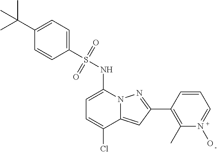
C1=C(NS(C2=CC=C(C(C)(C)C)C=C2)(=O)=O)N2C(=CC(C3=C(C)N(O)=CC=C3)=N2)C(Cl)=C1
